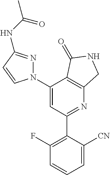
C1(C2=C(F)C=CC=C2[CN])=NC2=C(C(N3N=C(NC(C)=O)C=C3)=C1)C(=O)NC2
